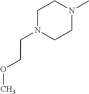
C1N(C)CCN(CCOC)C1
